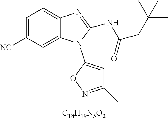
[C18H19N5O2].C1=C([NC])C=C2C(=C1)N=C(NC(CC(C)(C)C)=O)N2C1=CC(C)=NO1
